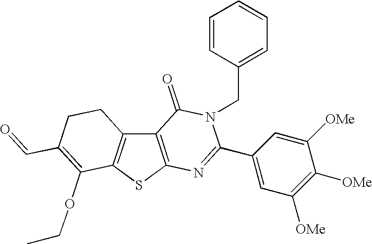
C12=C(SC3=C1CCC(C=O)=C3OCC)N=C(C1=CC([OMe])=C([OMe])C([OMe])=C1)N(CC1=CC=CC=C1)C2=O
